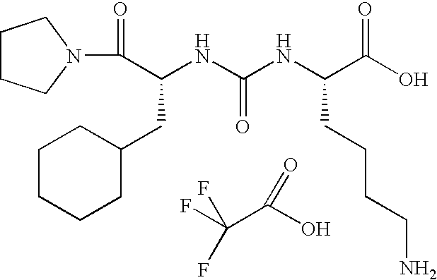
N1(C(C(NC(NC(C(O)=O)CCCCN)=O)CC2CCCCC2)=O)CCCC1.FC(C(O)=O)(F)F
